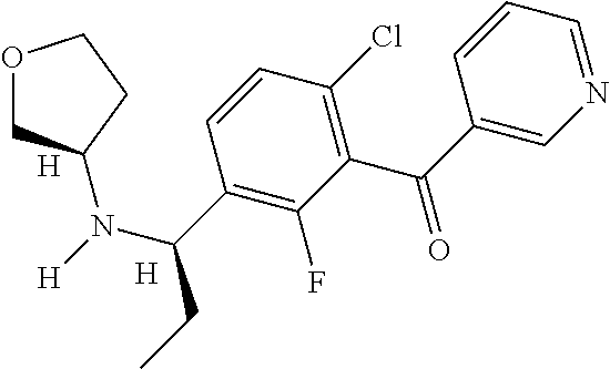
[H].[H].N1=CC=CC(C(=O)C2=C(Cl)C=CC(C(N([H])C3COCC3)CC)=C2F)=C1
